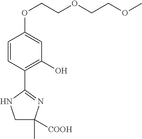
C1=CC(C2=NC(C)([COOH])CN2)=C(O)C=C1OCCOCCOC
